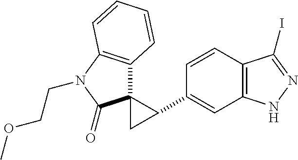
C12=C(C=CC(C3C4(C3)C3=C(N(CCOC)C4=O)C=CC=C3)=C1)C(I)=NN2
